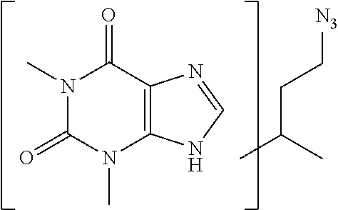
N1(C)C(=O)N(C)C2=C(C1=O)N=CN2.CC(C)CC[N3]
